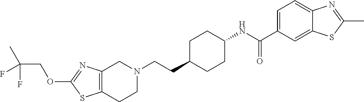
C12=C(CCN(CCC3CCC(NC(C4=CC=C5C(=C4)SC(C)=N5)=O)CC3)C1)SC(OCC(C)(F)F)=N2
